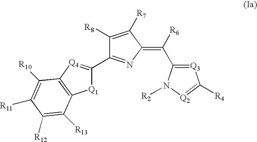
[Q1]1C(C2=NC(=C(C3=[Q3]C([R4])=[Q2]N3[R2])[R6])C([R7])=C2[R8])=[Q4]C2=C1C([R13])=C([R12])C([R11])=C2[R10]
